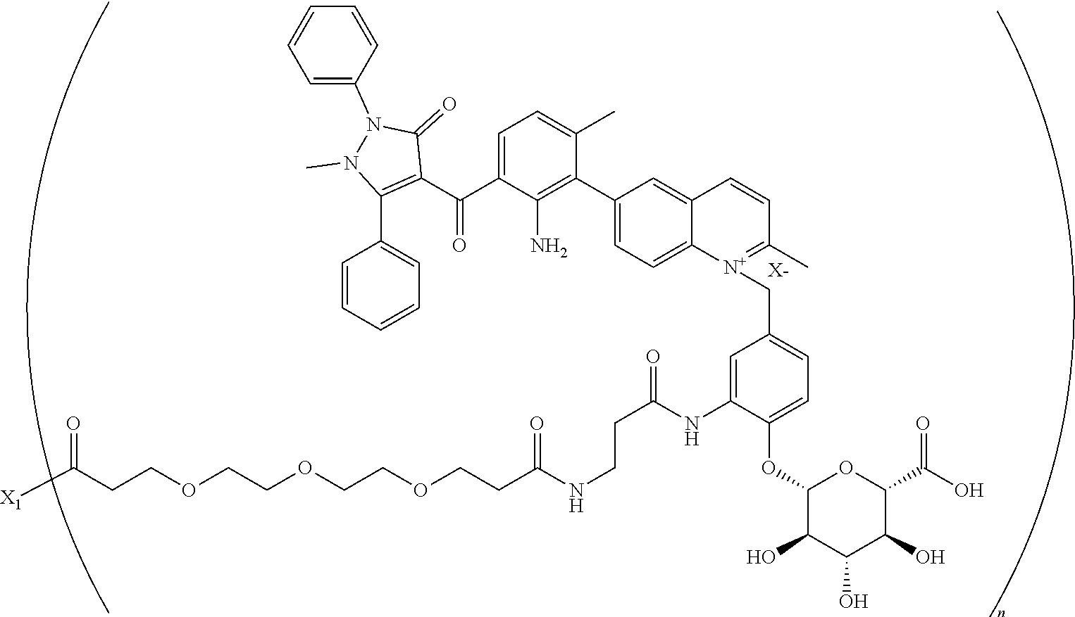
[X-].C(OCCOCCOCCC(NCCC(NC1=CC(C[N+]2=C(C)C=CC3=CC(C4=C(N)C(C(=O)C5=C(C6=CC=CC=C6)N(C)N(C6=CC=CC=C6)C5=O)=CC=C4C)=CC=C23)=CC=C1OC1C(O)C(O)C(O)C(C(=O)O)O1)=O)=O)CC(=O)[X1]
